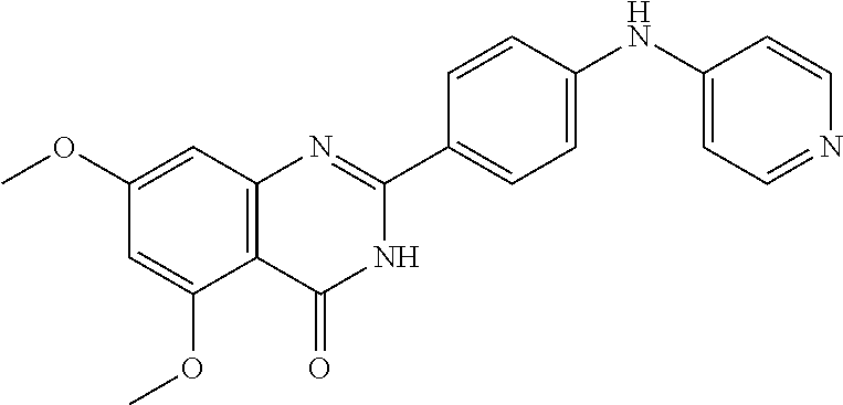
C12=C(C=C(OC)C=C1OC)N=C(C1=CC=C(NC3=CC=NC=C3)C=C1)NC2=O
